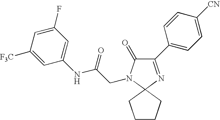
C1(C2=CC=C([CN])C=C2)=NC2(N(CC(NC3=CC(F)=CC([F3C])=C3)=O)C1=O)CCCC2
